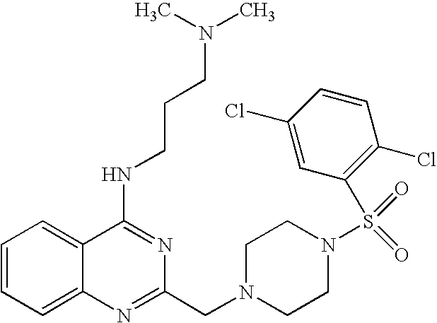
C1=CC=C2C(=C1)C(NCCCN(C)C)=NC(CN1CCN(S(=O)(=O)C3=C(Cl)C=CC(Cl)=C3)CC1)=N2
